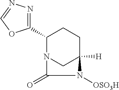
C1(C2=NN=CO2)CCC2([H])CN1C(=O)N2[OSO3H]
